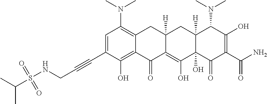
CN(C1=C2C(=C(O)C(C#CCNS(C(C)C)(=O)=O)=C1)C(=O)C1=C(O)C3(O)C([H])(CC1([H])C2)C(N(C)C)C(O)=C(C(N)=O)C3=O)C
